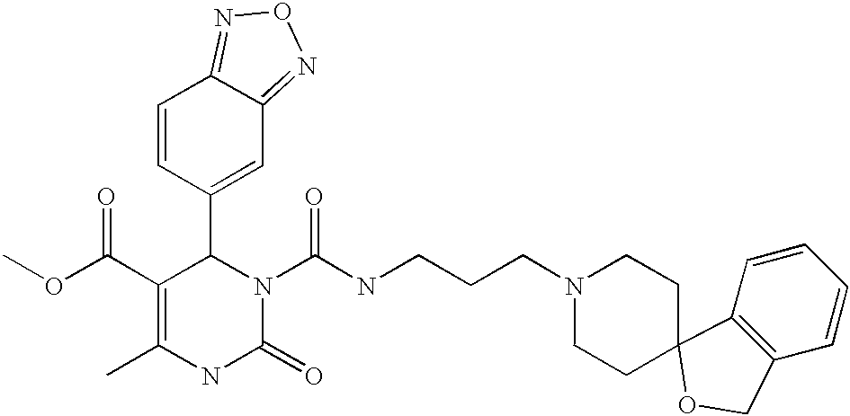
C12=NON=C1C=C(C1C(C(=O)OC)=C(C)NC(=O)N1C(=O)NCCCN1CCC3(CC1)C1=C(C=CC=C1)CO3)C=C2
